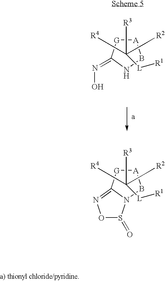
[A]1[G]C(=NO)NB1.C([R3])([L][R1])([R4])C[R2].[A]1[G]C2=NOS(=O)N2B1.C([R3])([L][R1])([R4])C[R2]
